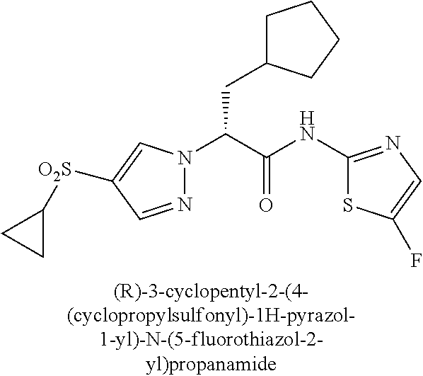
C(C(N1N=CC([O2S]C2CC2)=C1)C(NC1=NC=C(F)S1)=O)C1CCCC1
